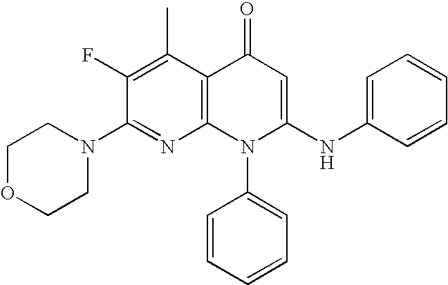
C1(N2CCOCC2)=NC2=C(C(C)=C1F)C(=O)C=C(NC1=CC=CC=C1)N2C1=CC=CC=C1
